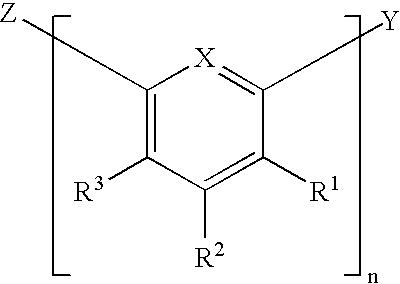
C1([Z])=C([R3])C([R2])=C([R1])C([Y])=[X]1
